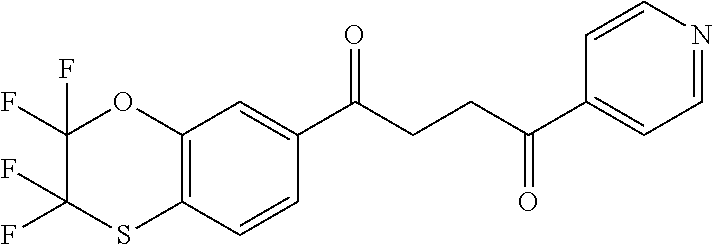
C12=C(C=CC(C(CCC(C3=CC=NC=C3)=O)=O)=C1)SC(F)(F)C(F)(F)O2
